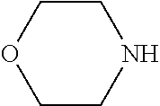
C1COCCN1
